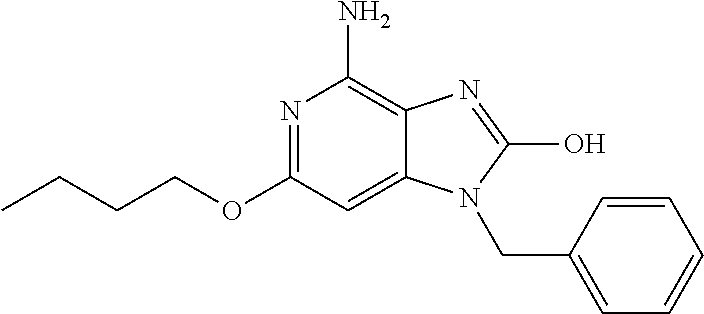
N1=C(OCCCC)C=C2C(=C1N)N=C(O)N2CC1=CC=CC=C1
